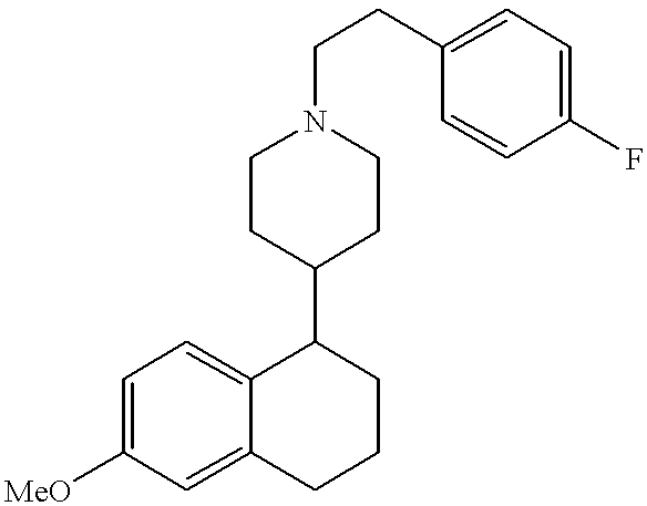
C1=C([MeO])C=C2C(=C1)C(C1CCN(CCC3=CC=C(F)C=C3)CC1)CCC2
